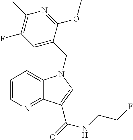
C1=CN=C2C(=C1)N(CC1=CC(F)=C(C)N=C1OC)C=C2C(=O)NCCF
